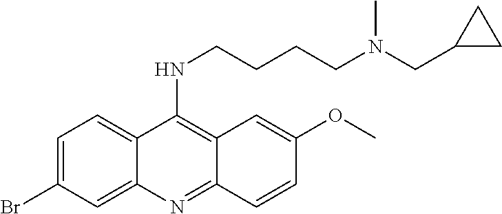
N(C1=C2C(=NC3=CC(Br)=CC=C13)C=CC(OC)=C2)CCCCN(CC1CC1)C
